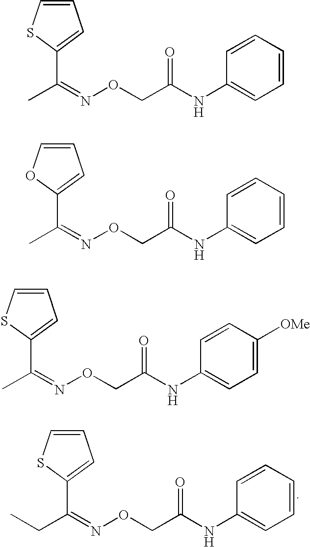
C1=CC=CC=C1NC(CON=C(CC)C1=CC=CS1)=O.C1=CC=CC=C1NC(CON=C(C)C1=CC=CS1)=O.C1=CC=CC=C1NC(CON=C(C)C1=CC=CO1)=O.C1=CC([OMe])=CC=C1NC(CON=C(C)C1=CC=CS1)=O
